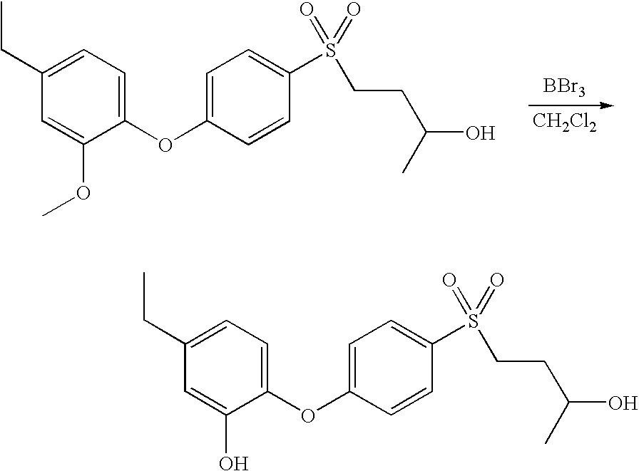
C1=C(CC)C=C(OC)C(OC2=CC=C(S(CCC(O)C)(=O)=O)C=C2)=C1.[BBr3].[CH2Cl2].C1=C(CC)C=C(O)C(OC2=CC=C(S(CCC(O)C)(=O)=O)C=C2)=C1
